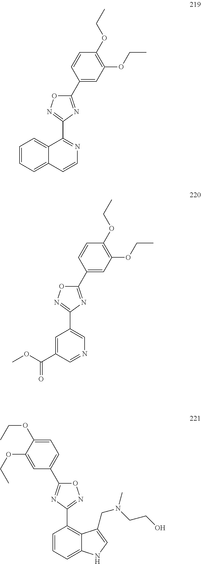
C1(C2=NC(C3=NC=CC4=CC=CC=C34)=NO2)=CC(OCC)=C(OCC)C=C1.C1(C2=NC(C3=CN=CC(C(OC)=O)=C3)=NO2)=CC(OCC)=C(OCC)C=C1.O1C(C2=CC=C(OCC)C(OCC)=C2)=NC(C2=C3C(=CC=C2)NC=C3CN(C)CCO)=N1
